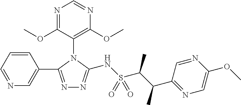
C1=NC(OC)=C(N2C(NS(C(C(C3=NC=C(OC)N=C3)C)C)(=O)=O)=NN=C2C2=CN=CC=C2)C(OC)=N1
